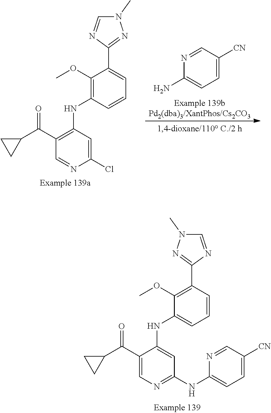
C1(OC)=C(NC2=C(C(C3CC3)=O)C=NC(Cl)=C2)C=CC=C1C1=NN(C)C=N1.N1=CC([CN])=CC=C1N.C1(OC)=C(C2=NN(C)C=N2)C=CC=C1NC1=CC(NC2=CC=C([CN])C=N2)=NC=C1C(C1CC1)=O
